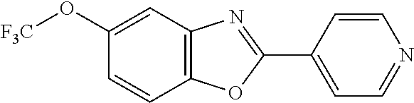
C1(O[F3C])=CC2=C(C=C1)OC(C1=CC=NC=C1)=N2
